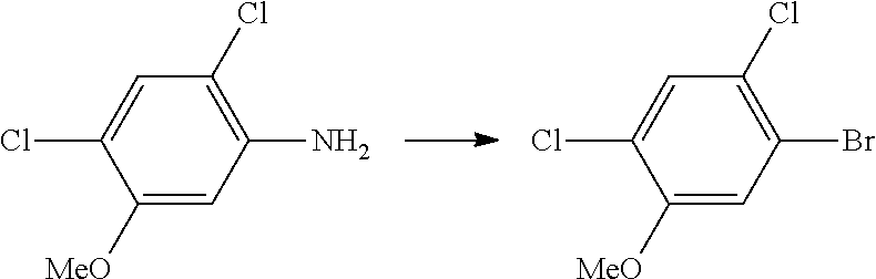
C1([MeO])=CC(N)=C(Cl)C=C1Cl.C1([MeO])=CC(Br)=C(Cl)C=C1Cl
